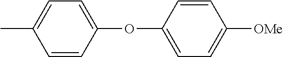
C1=CC(OC2=CC=C([OMe])C=C2)=CC=C1C
